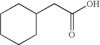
C1CCCC(CC(O)=O)C1
